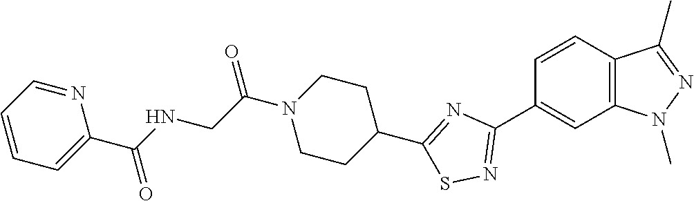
C1=CC2=C(C=C1C1=NSC(C3CCN(C(CNC(C4=CC=CC=N4)=O)=O)CC3)=N1)N(C)N=C2C
